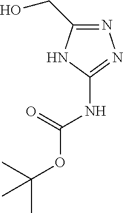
N1=C(CO)NC(NC(OC(C)(C)C)=O)=N1
